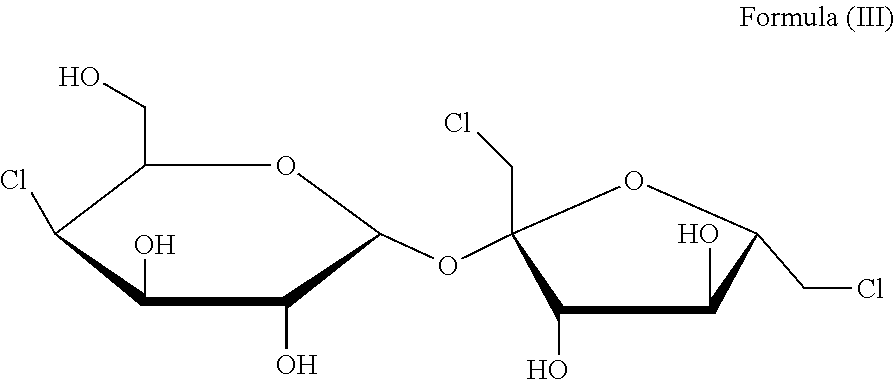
C1(CO)C(Cl)C(O)C(O)C(OC2(CCl)C(O)C(O)C(CCl)O2)O1
